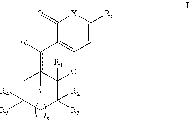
C1(=O)C2=C(C=C([R6])[X]1)OC1([R1])c([Y])(c2[W])CC([R5])([R4])CC1([R3])[R2]
